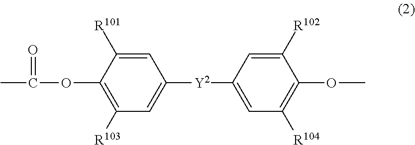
C1=C([R101])C(OC(C)=O)=C([R103])C=C1[Y2]C1=CC([R104])=C(OC)C([R102])=C1
